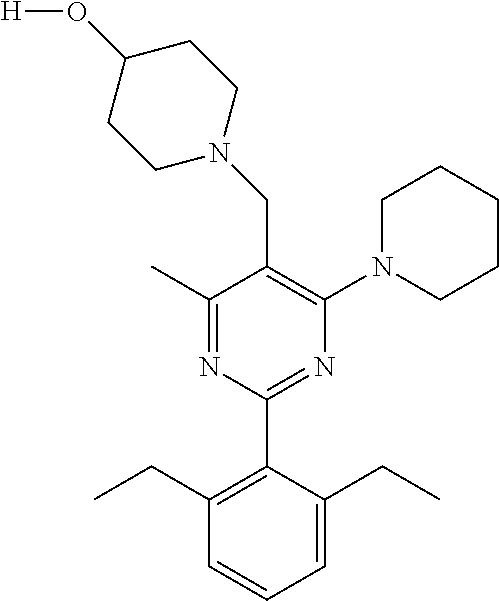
C1(C)=NC(C2=C(CC)C=CC=C2CC)=NC(N2CCCCC2)=C1CN1CCC(O[H])CC1
